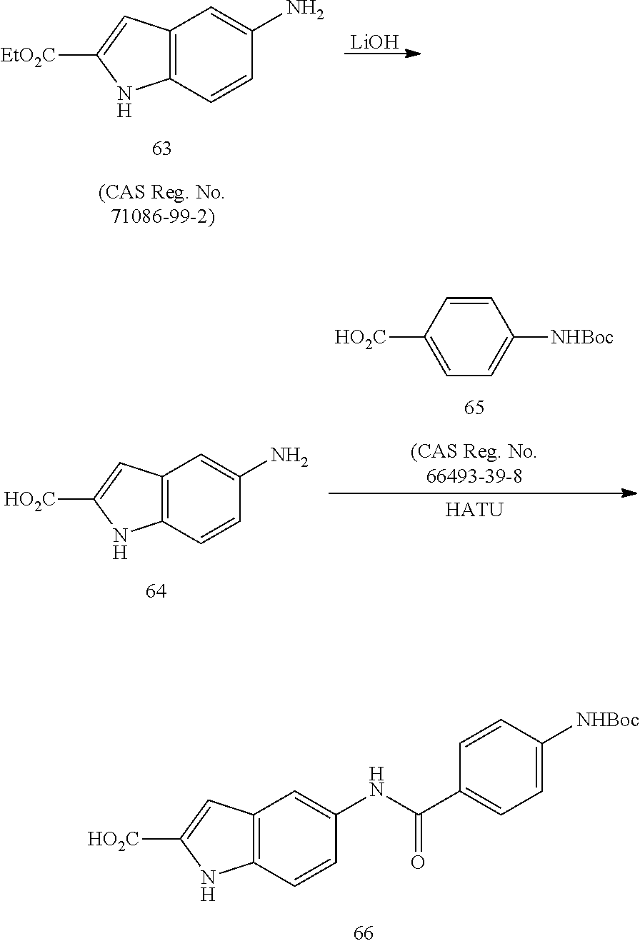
C12=C(C=CC(NC(C3=CC=C([NHBoc])C=C3)=O)=C1)NC([HO2C])=C2.C12=C(C=CC(N)=C1)NC([EtO2C])=C2.[LiOH].C1=CC([HO2C])=CC=C1[NHBoc].[HATU].C12=C(C=CC(N)=C1)NC([HO2C])=C2
